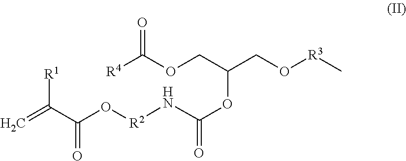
C=C(C(O[R2]NC(OC(CO[R3]C)COC([R4])=O)=O)=O)[R1]
